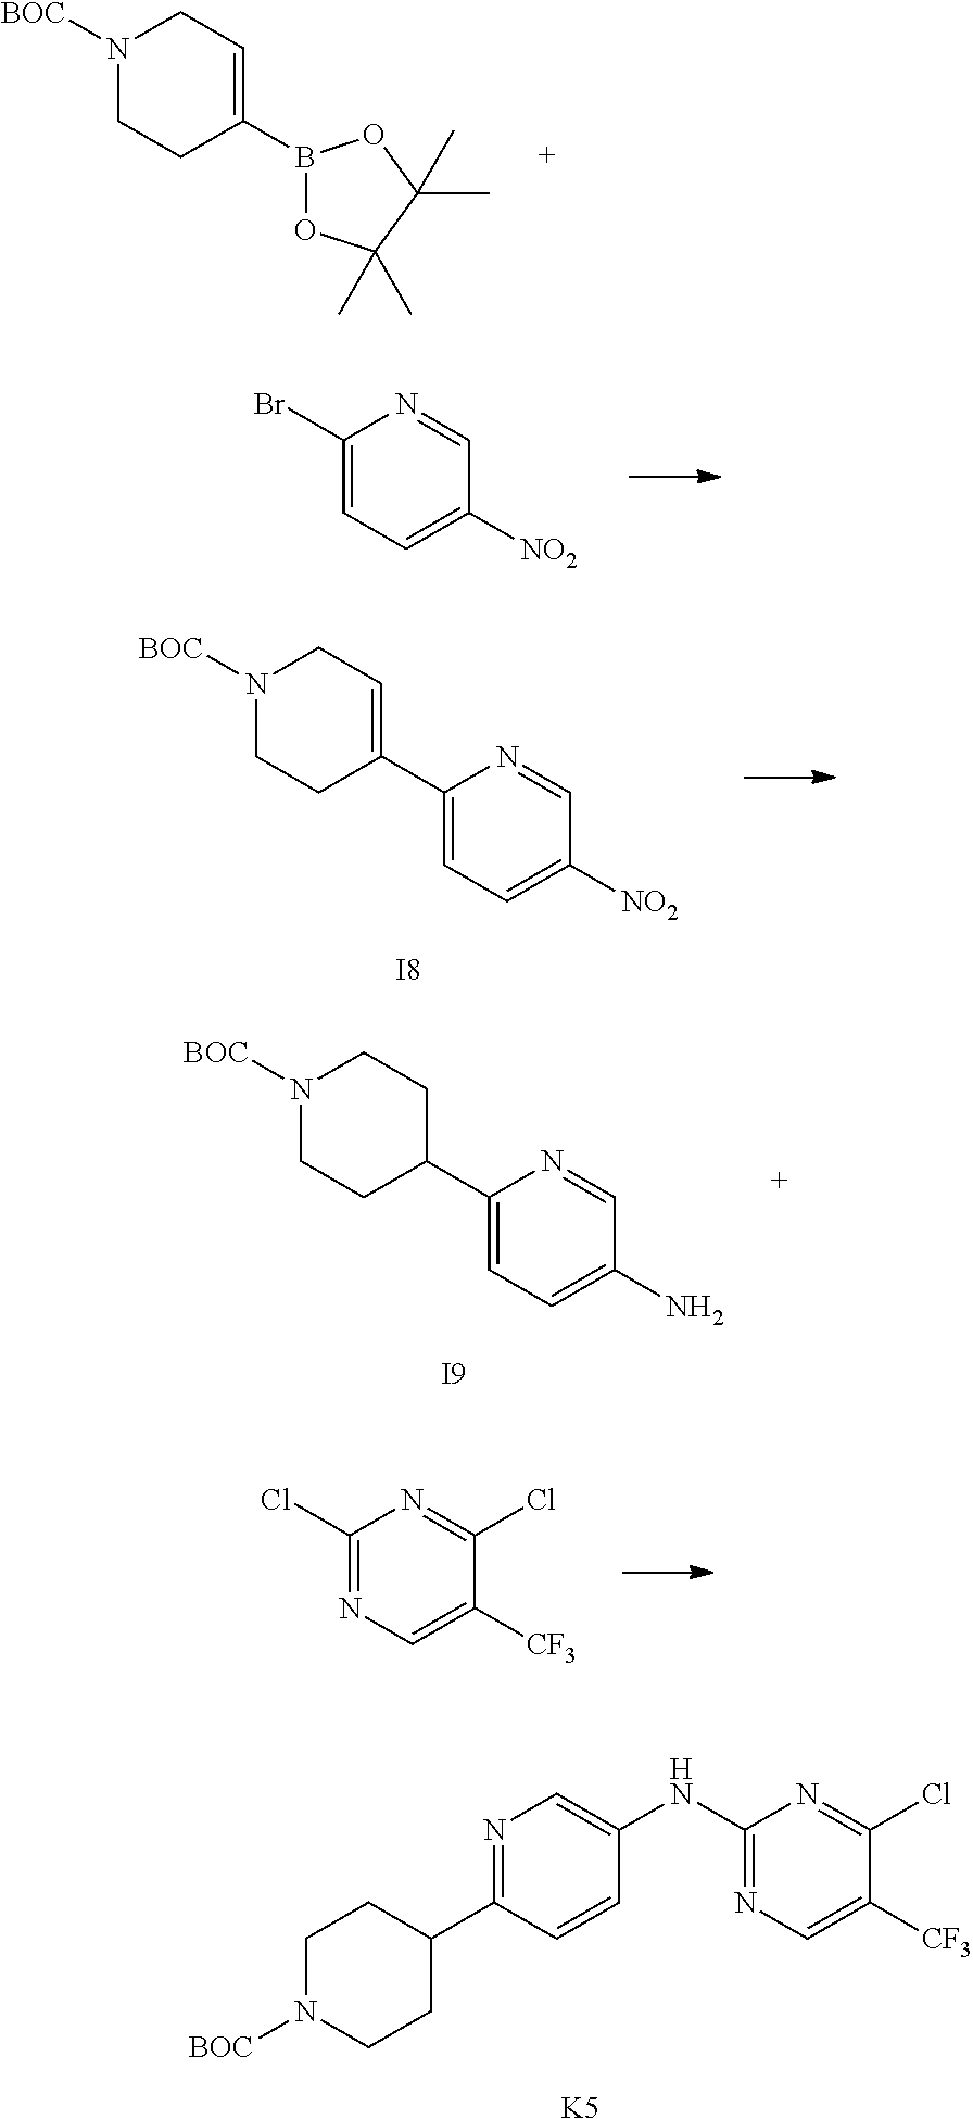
C1(NC2=CN=C(C3CCN([BOC])CC3)C=C2)=NC=C([CF3])C(Cl)=N1.[K5].N1([BOC])CCC(B2OC(C)(C)C(C)(C)O2)=CC1.C1(Br)=CC=C([NO2])C=N1.N1([BOC])CCC(C2=CC=C([NO2])C=N2)=CC1.[I8].N1([BOC])CCC(C2=CC=C(N)C=N2)CC1.[I9].C1(Cl)=NC=C([CF3])C(Cl)=N1
